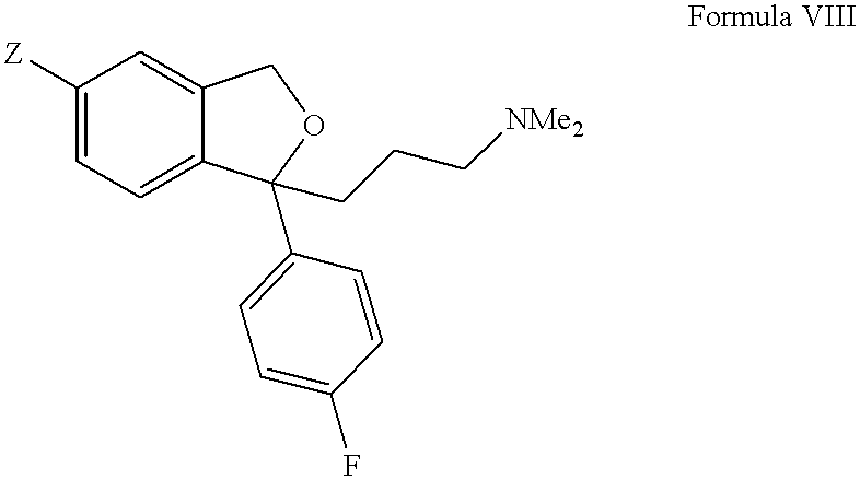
C1([Z])=CC=C2C(=C1)COC2(C1=CC=C(F)C=C1)CCC[NMe2]
